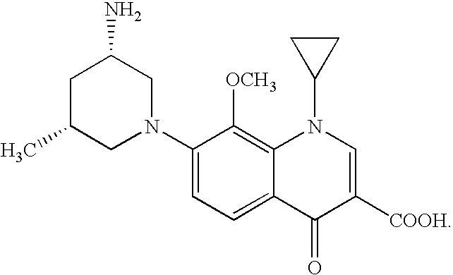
C1(N2CC(N)CC(C)C2)=CC=C2C(=C1[OCH3])N(C1CC1)C=C([COOH])C2=O
